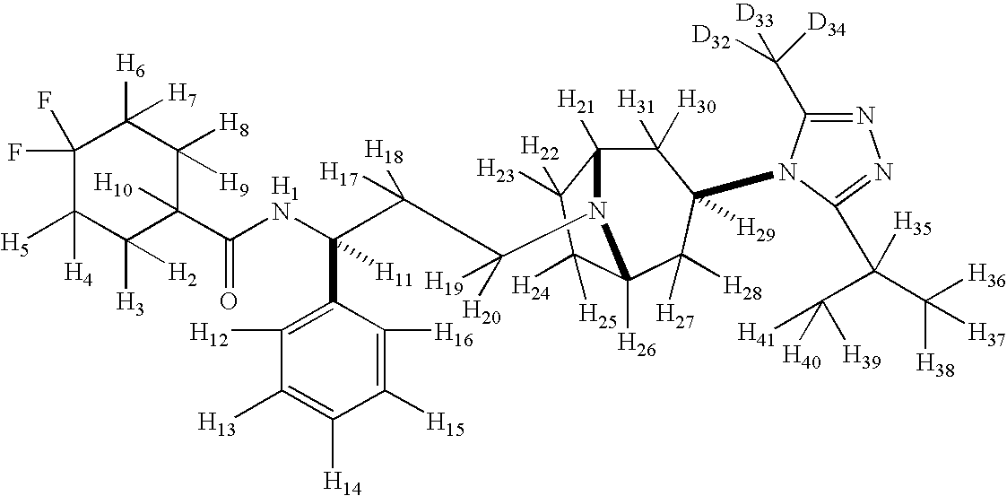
C1(F)(F)C([H5])([H4])C([H3])([H2])C([H10])(C(NC(C(C([H20])([H19])N2C3([H21])C([H31])([H30])C([H29])(N4C(C([D32])([D33])[D34])=NN=C4C(C([H41])([H39])[H40])(C([H36])([H38])[H37])[H35])C([H27])([H28])C2([H26])C([H24])([H25])C3([H23])[H22])([H18])[H17])(C2=C([H12])C([H13])=C([H14])C([H15])=C2[H16])[H11])=O)C([H8])([H9])C1([H6])[H7]
